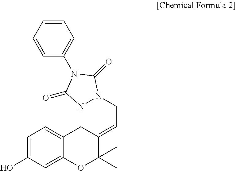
C1=C(O)C=C2C(=C1)C1C(=CCN3N1C(=O)N(C1=CC=CC=C1)C3=O)C(C)(C)O2
